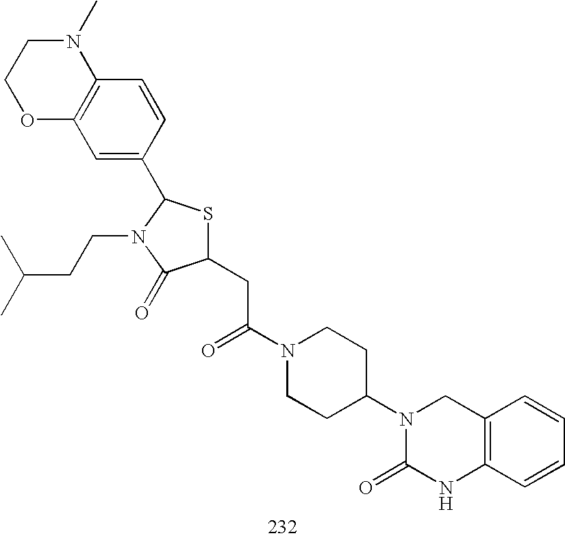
C1(CC(N2CCC(N3C(=O)NC4=C(C3)C=CC=C4)CC2)=O)SC(C2=CC3=C(C=C2)N(C)CCO3)N(CCC(C)C)C1=O
